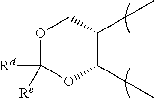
O1C([Rd])([Re])OC(CC)C(CC)C1
